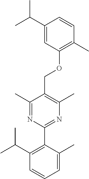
C1(C)=NC(C2=C(C(C)C)C=CC=C2C)=NC(C)=C1COC1=C(C)C=CC(C(C)C)=C1
